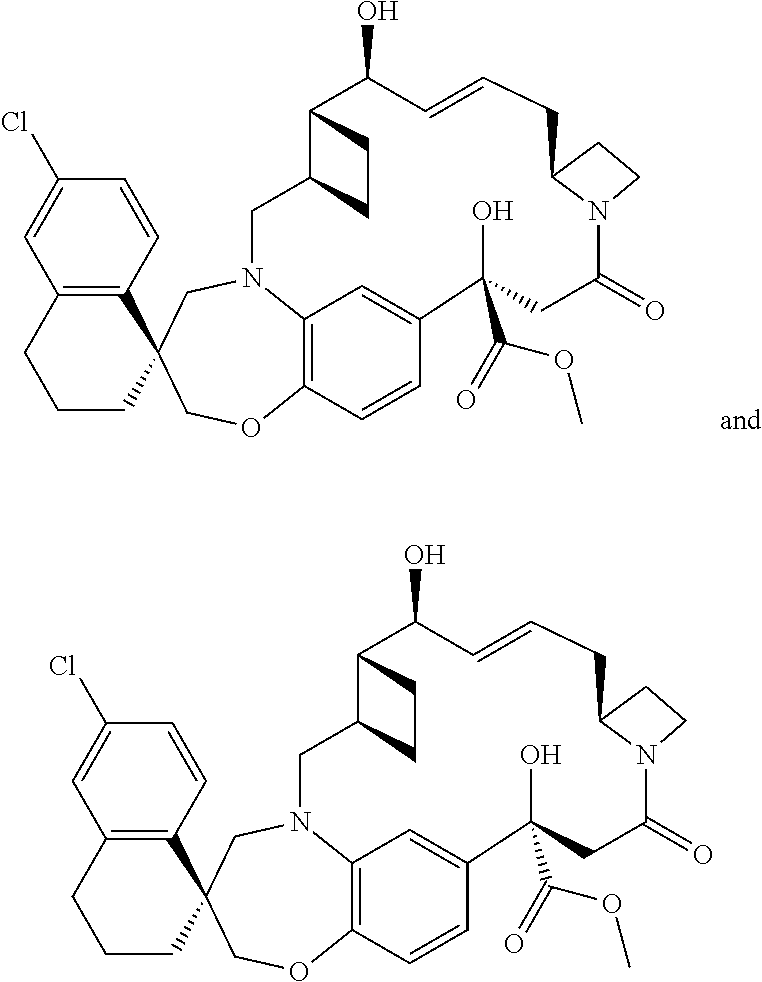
C12=C(C=CC(Cl)=C1)C1(CCC2)COC2=C3N(C1)CC1C(C(O)C=CCC4N(C(=O)CC(O)(C(=O)OC)C(=C3)C=C2)CC4)CC1.C12=C(C=CC(Cl)=C1)C1(CCC2)COC2=C3N(C1)CC1C(C(O)C=CCC4N(C(=O)CC(O)(C(=O)OC)C(=C3)C=C2)CC4)CC1
